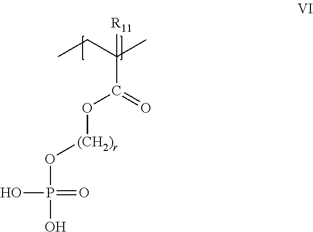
CCC(C)(C(O[(CH2)r]OP(=O)(O)O)=O)[R11]
